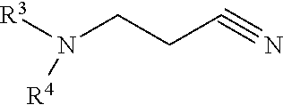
[R3]N(CCC#N)[R4]
